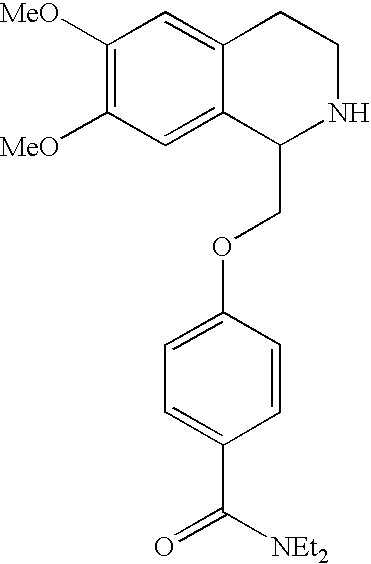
C1([MeO])=C([MeO])C=C2C(=C1)CCNC2COC1=CC=C(C([NEt2])=O)C=C1
